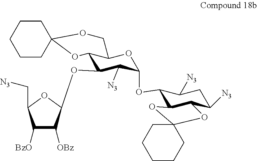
C12C(OC3C([OBz])C([BzO])C(C[N3])O3)C([N3])C(OC3C4C(C([N3])CC3[N3])OC3(O4)CCCCC3)OC1COC1(O2)CCCCC1
